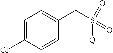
C1=C(Cl)C=CC(CS(=O)(=O)[Q])=C1
